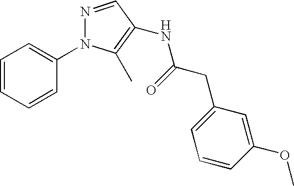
C1=CC=CC(N2N=CC(NC(CC3=CC=CC(OC)=C3)=O)=C2C)=C1
